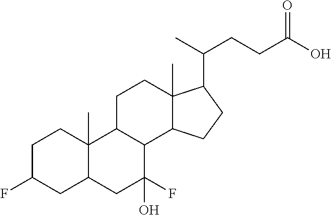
C1C(F)CC2C(C)(C1)C1C(C(O)(F)C2)C2C(C)(CC1)C(C(C)CCC(O)=O)CC2
